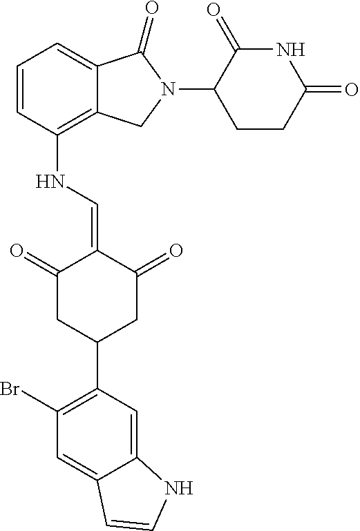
C12=C(NC=C3C(=O)CC(C4=C(Br)C=C5C(=C4)NC=C5)CC3=O)C=CC=C1C(=O)N(C1C(=O)NC(=O)CC1)C2
